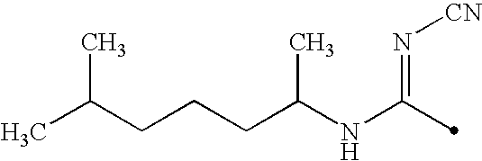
C(NC(=N[CN])C)(CCCC(C)C)C
